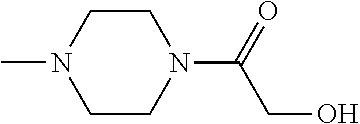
C1CN(C)CCN1C(=O)CO
